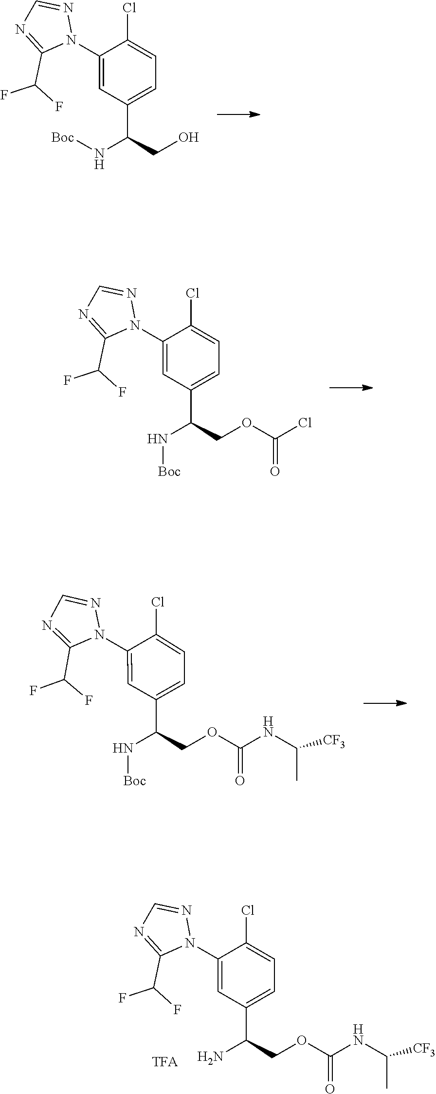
N1=CN=C(C(F)F)N1C1=CC(C(N)COC(NC(C)[CF3])=O)=CC=C1Cl.C1(C(F)F)=NC=NN1C1=CC(C(N[Boc])CO)=CC=C1Cl.N1=CN=C(C(F)F)N1C1=CC(C(N[Boc])COC(=O)Cl)=CC=C1Cl.FC(F)C1=NC=NN1C1=CC(C(N[Boc])COC(NC(C)[CF3])=O)=CC=C1Cl
